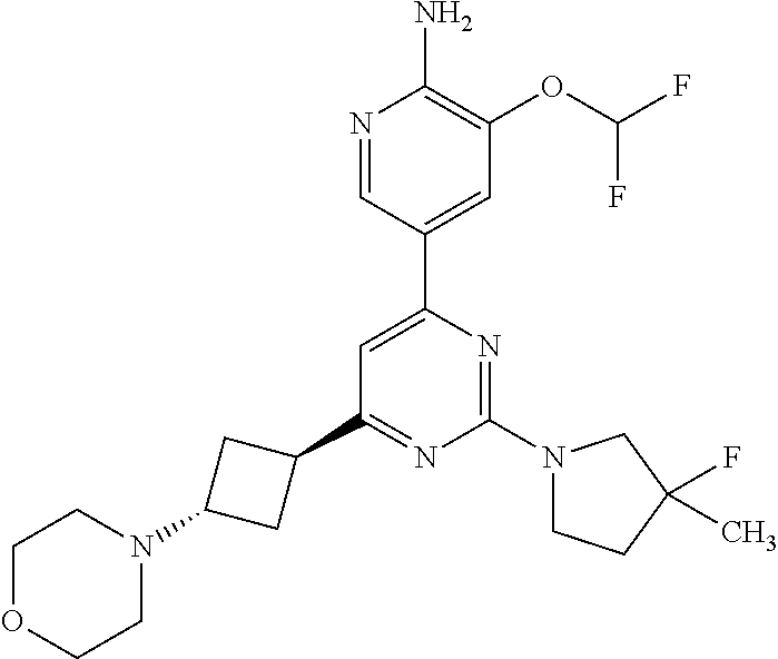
N1=CC(C2=CC(C3CC(N4CCOCC4)C3)=NC(N3CCC(F)(C)C3)=N2)=CC(OC(F)F)=C1N
